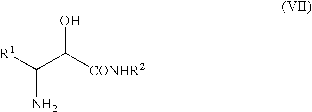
[R1]C(C([CONHR2])O)N
